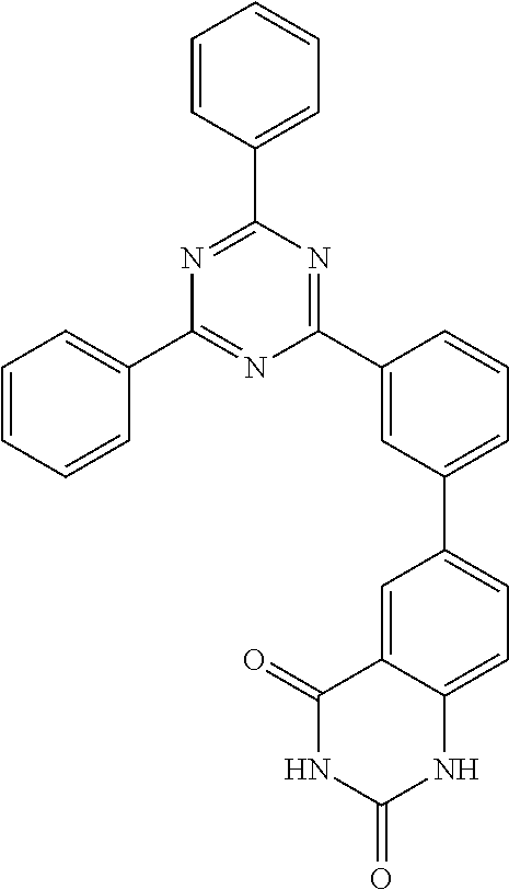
C1=CC(C2=NC(C3=CC=CC=C3)=NC(C3=CC(C4=CC=C5C(=C4)C(=O)NC(=O)N5)=CC=C3)=N2)=CC=C1
